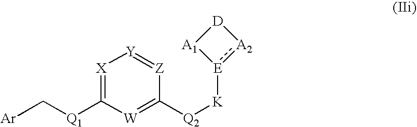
[Q1](C1=[X][Y]=[Z]C([Q2][K][E]2:[A2][D][A1]2)=[W]1)C[Ar]
